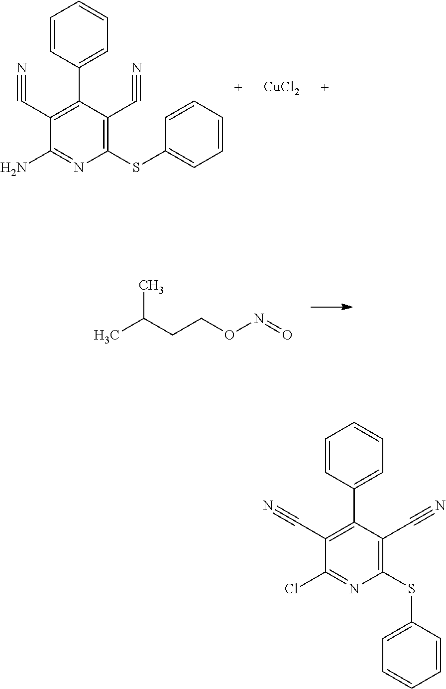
C1(C2=C(C#N)C(Cl)=NC(SC3=CC=CC=C3)=C2C#N)=CC=CC=C1.C1=CC(C2=C(C#N)C(N)=NC(SC3=CC=CC=C3)=C2C#N)=CC=C1.[CuCl2].CC(CCON=O)C
